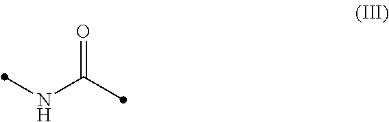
N(C(=O)C)C
